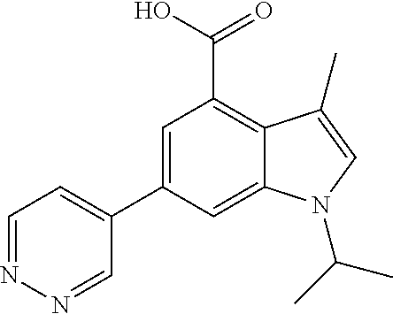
C1(C2=CC(C(O)=O)=C3C(=C2)N(C(C)C)C=C3C)=CC=NN=C1
